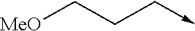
[MeO]CCC->C
